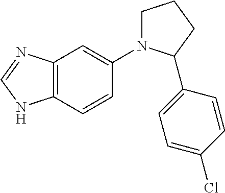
C12=C(C=CC(N3CCCC3C3=CC=C(Cl)C=C3)=C1)NC=N2
